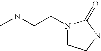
N1(CCNC)CCNC1=O
